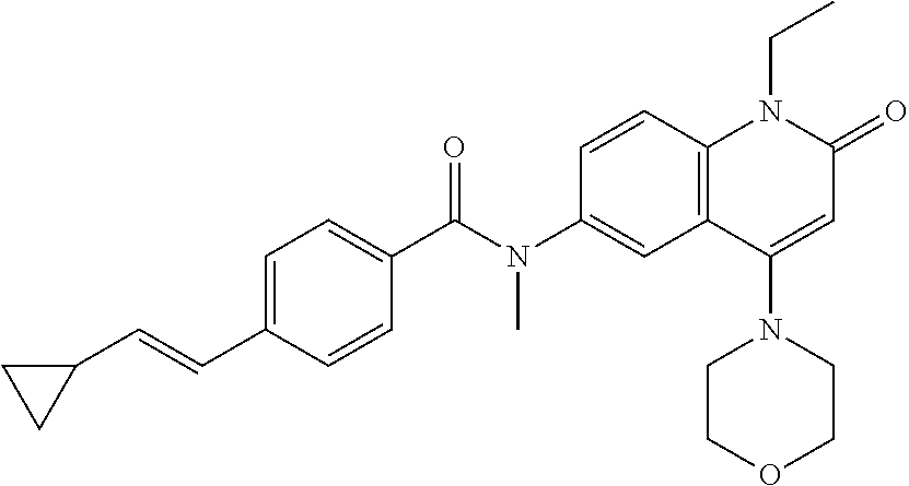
N(C1=CC2=C(C=C1)N(CC)C(=O)C=C2N1CCOCC1)(C(C1=CC=C(C=CC2CC2)C=C1)=O)C
